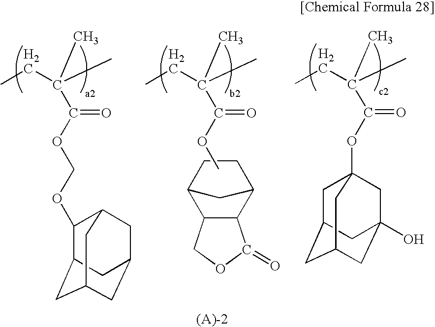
C12C(C3CCC1C3)C(=O)OC2.C(OCOC1C2CC3CC(CC1C3)C2)(=O)C(CC)(C)C.C(OC)(=O)C(CC)(C)C.C(OC12CC3CC(CC(O)(C1)C3)C2)(=O)C(CC)(C)C
